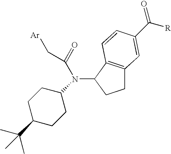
C1C2=C(C(N(C3CCC(C(C)(C)C)CC3)C(=O)C[Ar])C1)C=CC(C([R])=O)=C2
